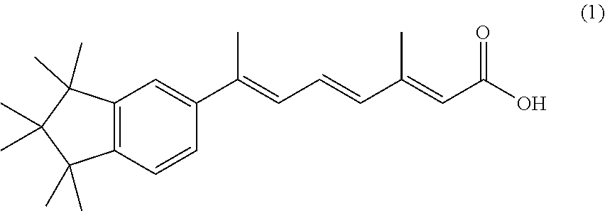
CC1(C)C(C)(C)C(C)(C)C2=C1C=CC(C(C)=CC=CC(=CC(O)=O)C)=C2
